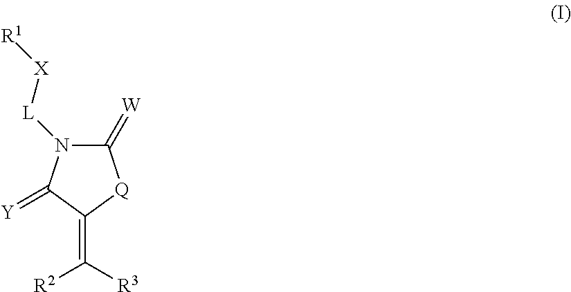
C1(=[W])N([L][X][R1])C(=[Y])C(=C([R3])[R2])[Q]1
